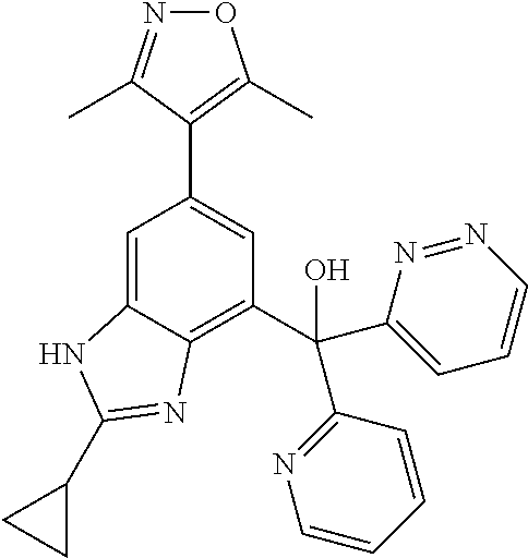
C1=C2C(=C(C(C3=NC=CC=C3)(C3=CC=CN=N3)O)C=C1C1=C(C)ON=C1C)N=C(C1CC1)N2
